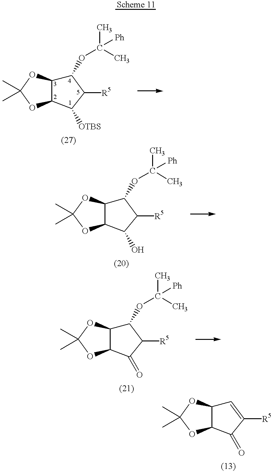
C1(OC(C)(C)[Ph])C2C(C([OTBS])C1[R5])OC(C)(C)O2.C1(OC(C)(C)[Ph])C2C(C(O)C1[R5])OC(C)(C)O2.C1(OC(C)(C)[Ph])C2C(C(=O)C1[R5])OC(C)(C)O2.C1=C([R5])C(=O)C2C1OC(C)(C)O2
